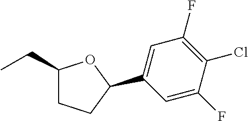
C1(CC)CCC(C2=CC(F)=C(Cl)C(F)=C2)O1
